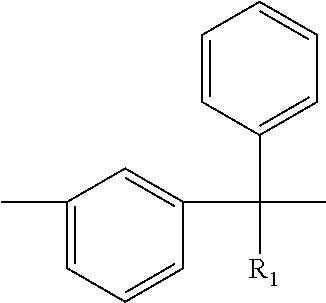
C(C1=CC=CC=C1)([R1])(C1=CC(C)=CC=C1)C
